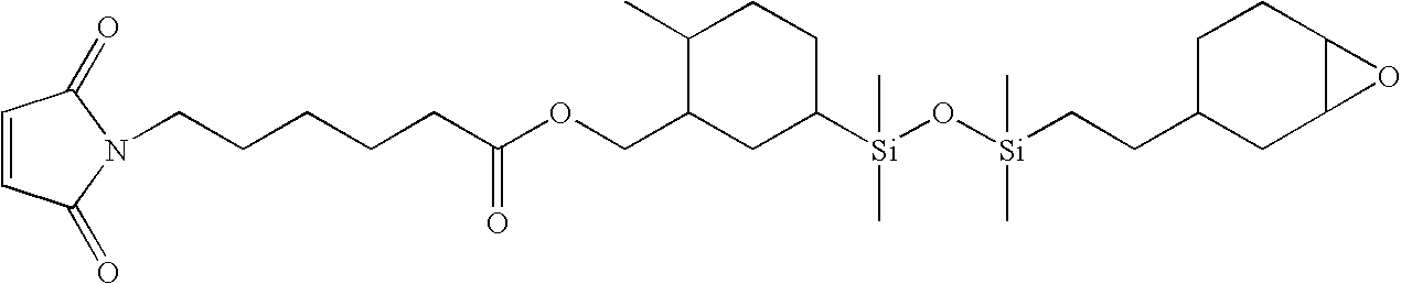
C1=CC(=O)N(CCCCCC(OCC2CC([Si](O[Si](CCC3CC4C(CC3)O4)(C)C)(C)C)CCC2C)=O)C1=O
